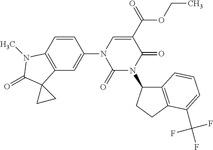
C1(=O)N(C2C3=C(CC2)C(C(F)(F)F)=CC=C3)C(=O)C(C(OCC)=O)=CN1C1=CC2=C(C=C1)N(C)C(=O)C21CC1
